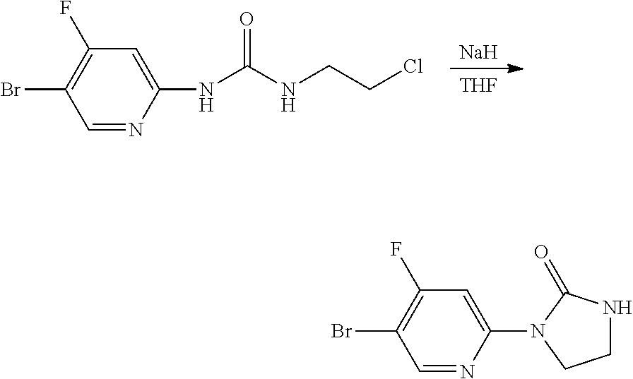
[Na].[THF].C1=NC(NC(NCCCl)=O)=CC(F)=C1Br.C1=NC(N2CCNC2=O)=CC(F)=C1Br
